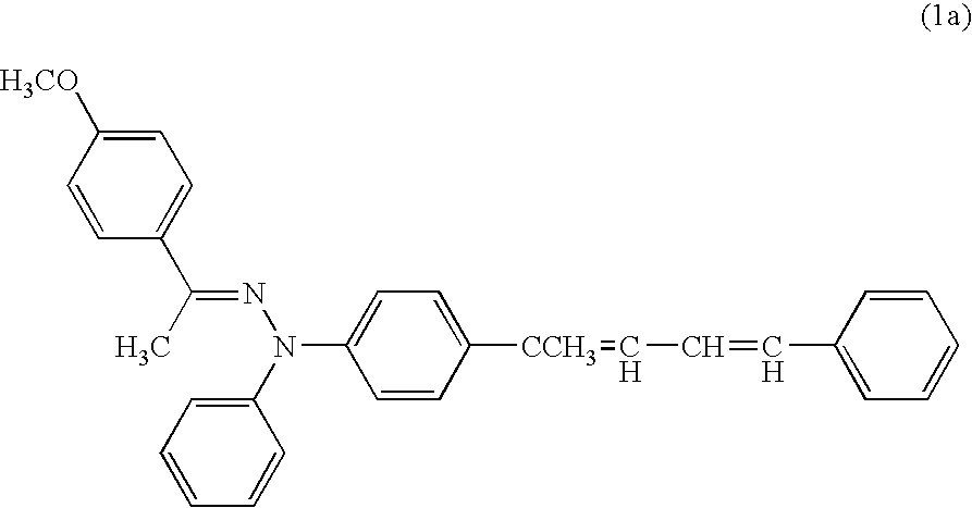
C1=C([H3CO])C=CC(C(C)=NN(C2=CC=CC=C2)C2=CC=C([CCH3]=CC=CC3=CC=CC=C3)C=C2)=C1
